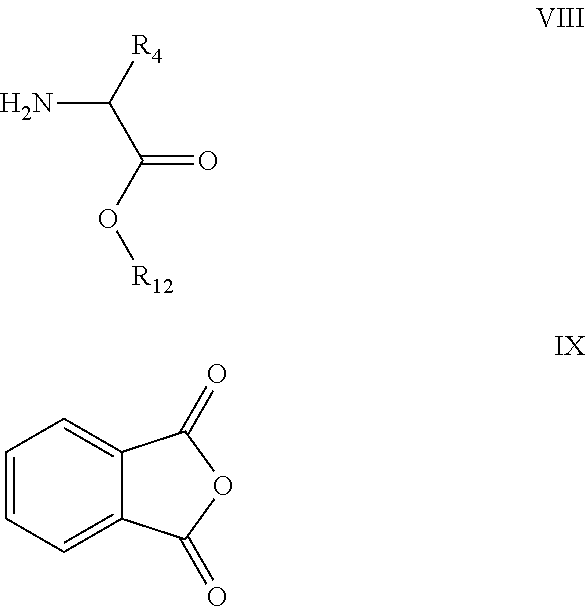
[R12]OC(C([R4])N)=O.C1=CC=C2C(=C1)C(=O)OC2=O
